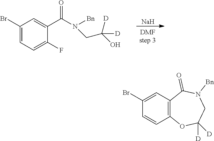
C1(Br)=CC=C(F)C(C(N(CC(O)([D])[D])[Bn])=O)=C1.[Na].C1=CC2=C(C=C1Br)C(=O)N([Bn])CC([D])([D])O2
